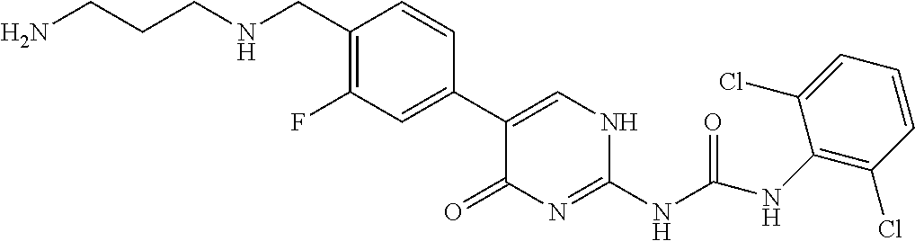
NCCCNCC1=C(F)C=C(C2=CNC(NC(NC3=C(Cl)C=CC=C3Cl)=O)=NC2=O)C=C1
